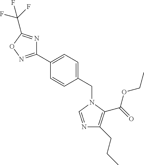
C1(C2=CC=C(CN3C=NC(CCC)=C3C(=O)OCC)C=C2)=NOC(C(F)(F)F)=N1
